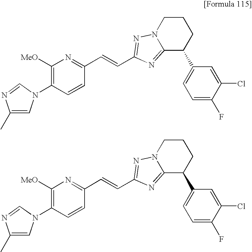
C1(C)=CN(C2=C([MeO])N=C(C=CC3=NN4CCCC(C5=CC=C(F)C(Cl)=C5)C4=N3)C=C2)C=N1.C1(C)=CN(C2=C([MeO])N=C(C=CC3=NN4CCCC(C5=CC=C(F)C(Cl)=C5)C4=N3)C=C2)C=N1
